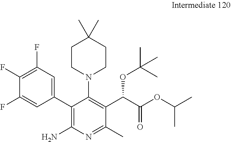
C1(F)=C(F)C=C(C2=C(N)N=C(C)C(C(C(OC(C)C)=O)OC(C)(C)C)=C2N2CCC(C)(C)CC2)C=C1F
